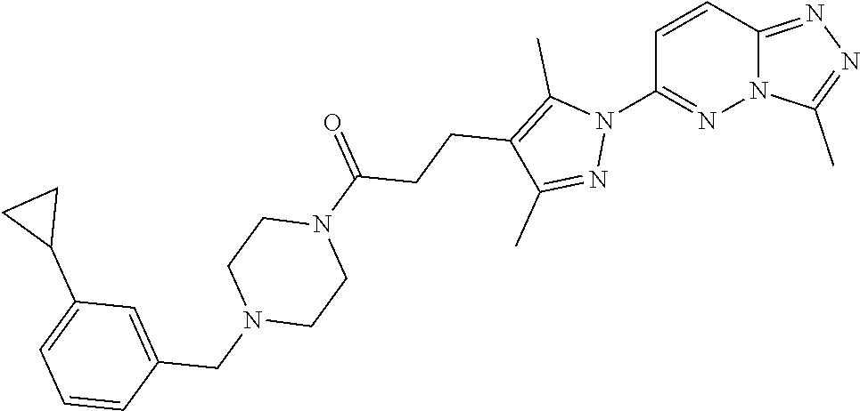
C1=CC2=NN=C(C)N2N=C1N1C(C)=C(CCC(N2CCN(CC3=CC(C4CC4)=CC=C3)CC2)=O)C(C)=N1
